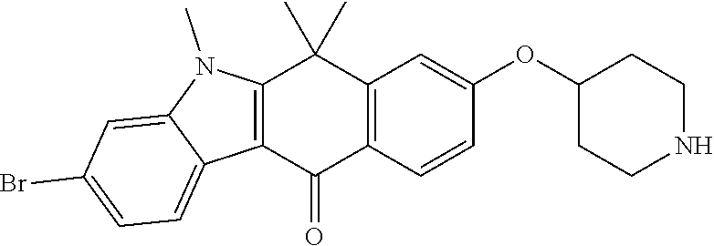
C12=C(C=CC(OC3CCNCC3)=C1)C(=O)C1=C(C2(C)C)N(C)C2=CC(Br)=CC=C12
